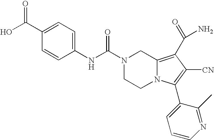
N(C(=O)N1CCN2C(=C(C(N)=O)C([CN])=C2C2=CC=CN=C2C)C1)C1=CC=C(C(O)=O)C=C1
